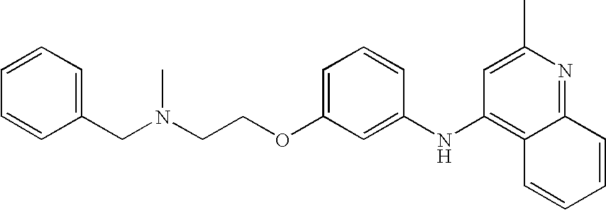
C1=CC=CC(CN(CCOC2=CC=CC(NC3=C4C(=NC(C)=C3)C=CC=C4)=C2)C)=C1
